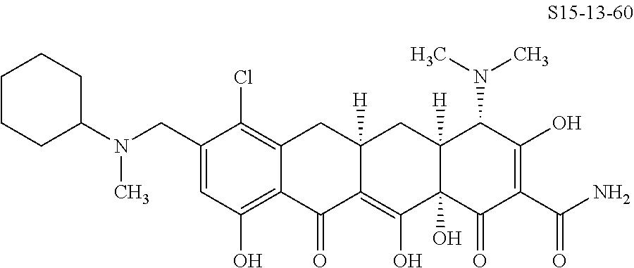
C1=C(CN(C2CCCCC2)C)C(Cl)=C2C(=C1O)C(=O)C1=C(O)C3(O)C([H])(CC1([H])C2)C(N(C)C)C(O)=C(C(N)=O)C3=O
